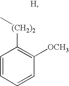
C1=CC=CC([OCH3])=C1[(CH2)2]C
